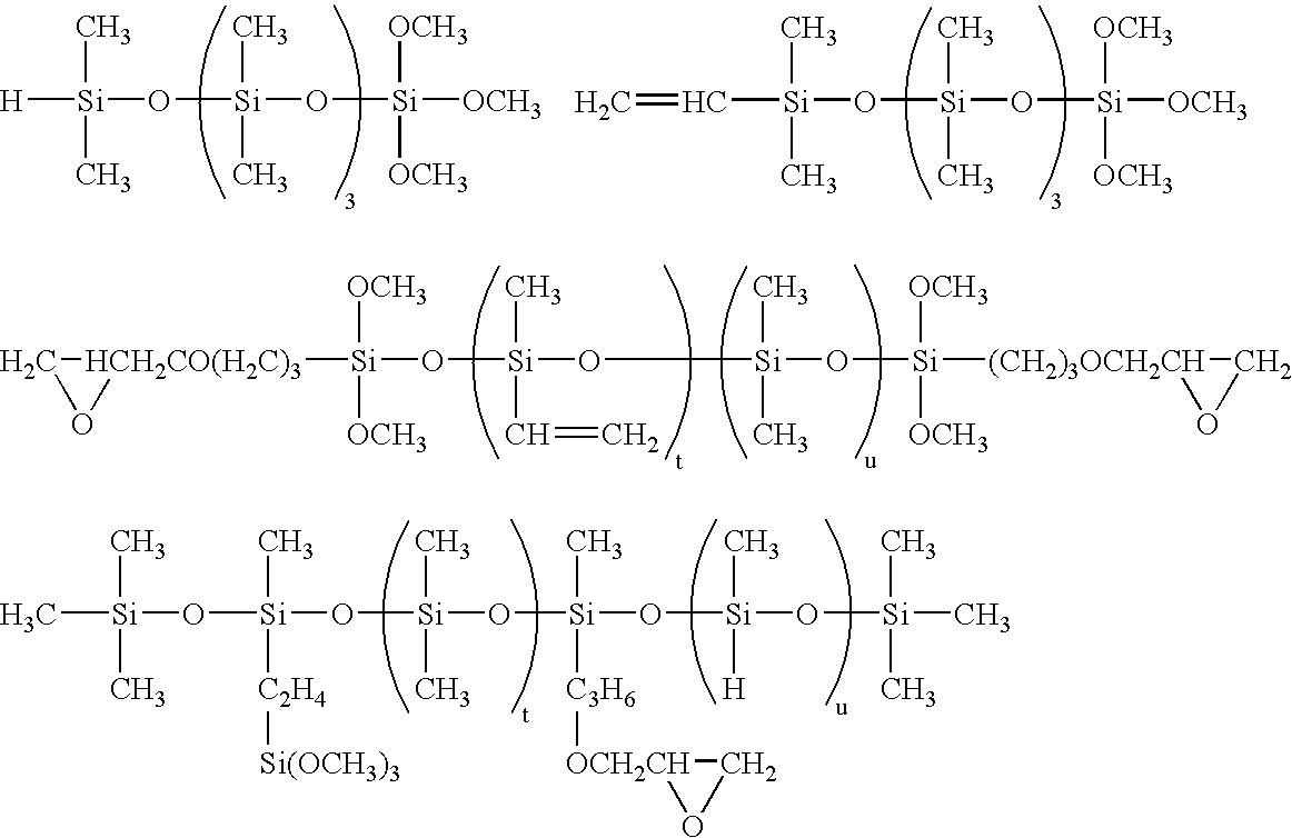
[H][Si](C)(C)O[Si](O[Si]([OCH3])([OCH3])[OCH3])(C)C.C=C[Si](C)(C)O[Si](C)(C)O[Si]([OCH3])([OCH3])[OCH3].C1[HCH2CO(H2C)3]([Si]([OCH3])([OCH3])O[Si](C)(C=C)O[Si](C)(C)O[Si]([OCH3])([OCH3])[(CH2)3OCH2CH]2CO2)O1.C[Si](C)(C)O[Si](O[Si](O[Si](O[Si](C)([H])O[Si](C)(C)C)(C)[C3H6][OCH2CH]1OC1)(C)C)(C)[C2H4][Si(OCH3)3]
